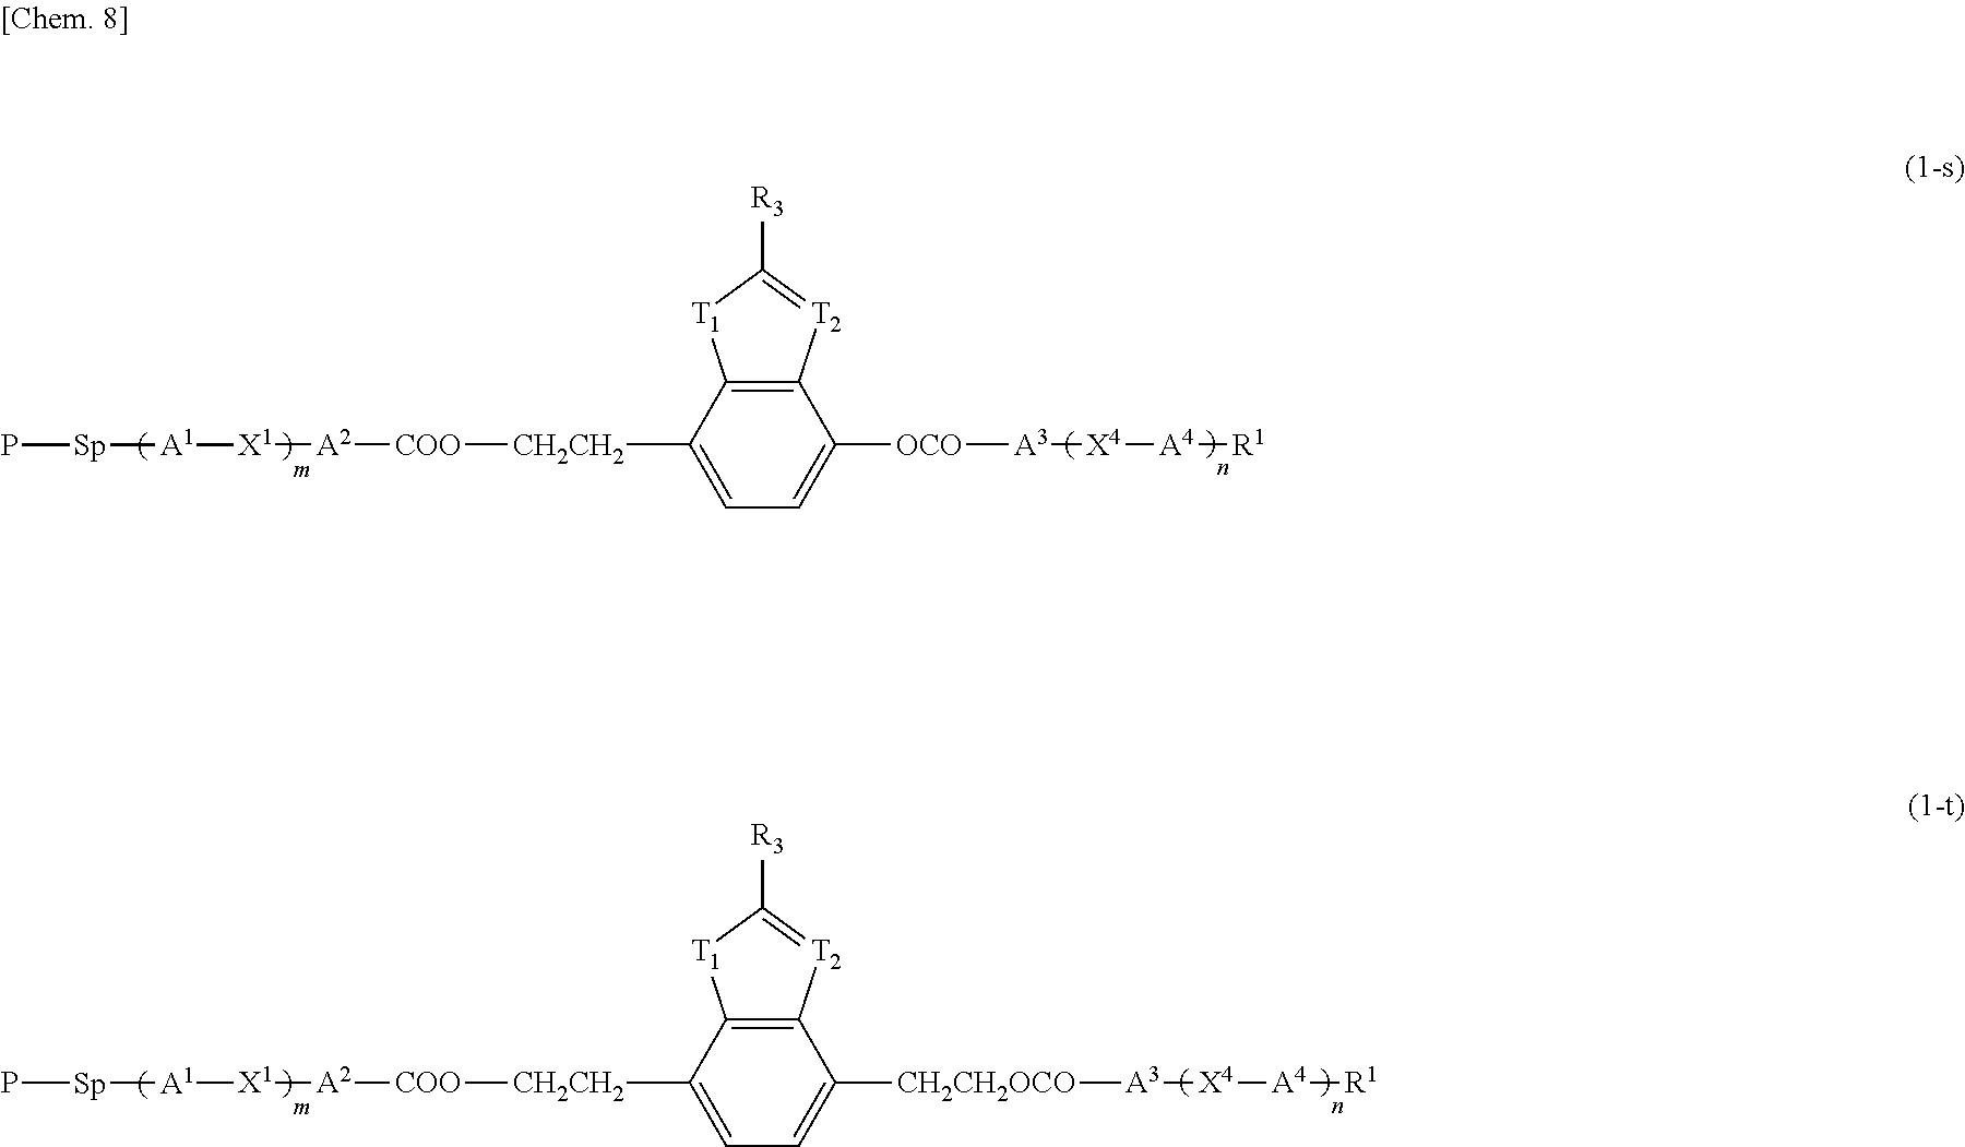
C12=C(C([CH2CH2][COO][A2][X1][A1][Sp]P)=CC=C1[CH2CH2OCO][A3][X4][A4][R1])[T1]C([R3])=[T2]2.C12=C(C([CH2CH2][COO][A2][X1][A1][Sp]P)=CC=C1[OCO][A3][X4][A4][R1])[T1]C([R3])=[T2]2
